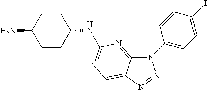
C12=NC(NC3CCC(N)CC3)=NC=C1N=NN2C1=CC=C(I)C=C1
